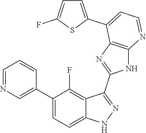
C1=NC=C(C2=CC=C3C(=C2F)C(C2=NC4=C(N2)N=CC=C4C2=CC=C(F)S2)=NN3)C=C1
